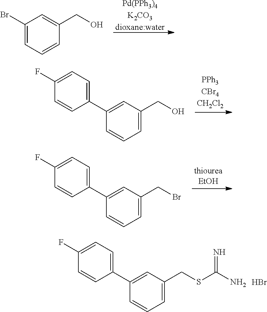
Br.C1=CC=C(CSC(=N)N)C=C1C1=CC=C(F)C=C1.[Pd(PPh3)4K2CO3dioxane:water].C1=C(Br)C=C(CO)C=C1.C1=CC=C(CO)C=C1C1=CC=C(F)C=C1.C1=CC=C(CBr)C=C1C1=CC=C(F)C=C1
